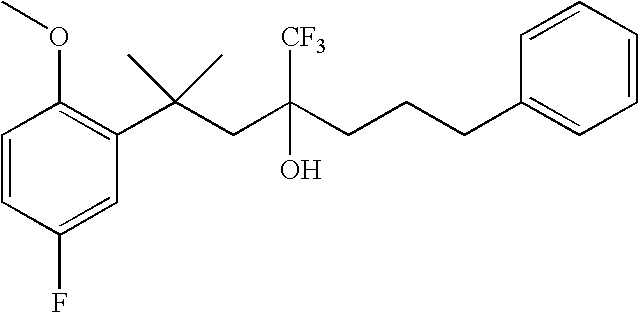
C1(F)=CC(C(CC(CCCC2=CC=CC=C2)(O)[CF3])(C)C)=C(OC)C=C1
